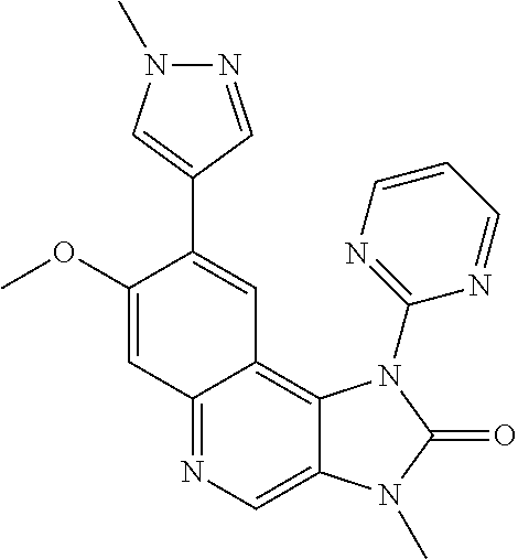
C1(OC)=CC2=NC=C3C(=C2C=C1C1=CN(C)N=C1)N(C1=NC=CC=N1)C(=O)N3C
